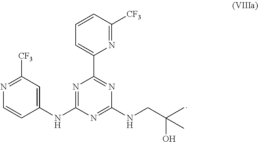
N1=C(NC2=CC([CF3])=NC=C2)N=C(NCC(C)(O)C)N=C1C1=CC=CC([CF3])=N1
